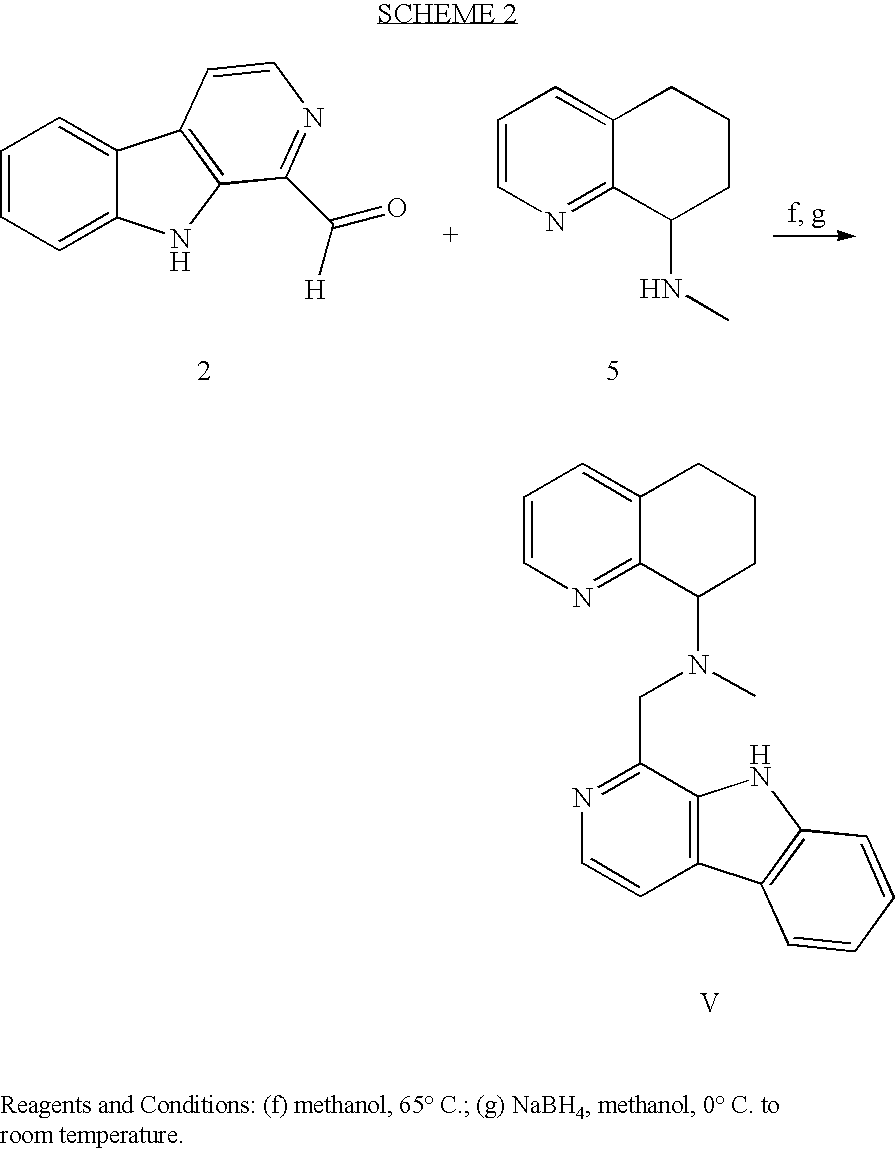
C1=CC=C2C(=C1)C1=C(N2)C(C(=O)[H])=NC=C1.C1=CN=C2C(=C1)CCCC2NC.C1=CN=C2C(=C1)CCCC2N(CC1=NC=CC2=C1NC1=C2C=CC=C1)C.[V]
